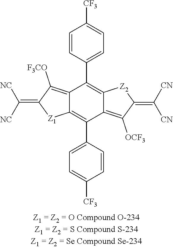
C12=C([F3CO])C(=C([NC])[NC])[Z1]C1=C(C1=CC=C([CF3])C=C1)C1=C([OCF3])C(=C([CN])[CN])[Z2]C1=C2C1=CC=C([CF3])C=C1
